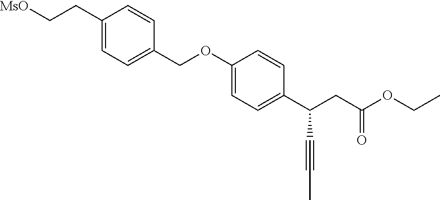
C1=C(CC[MsO])C=CC(COC2=CC=C(C(CC(OCC)=O)C#CC)C=C2)=C1
